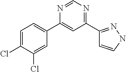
N1=CN=C(C2=NNC=C2)C=C1C1=CC=C(Cl)C(Cl)=C1
